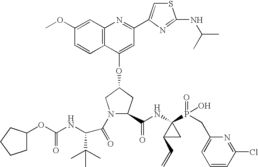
C12=C(C(OC3CN(C(=O)C(C(C)(C)C)NC(OC4CCCC4)=O)C(C(NC4(P(=O)(O)CC5=CC=CC(Cl)=N5)C(C=C)C4)=O)C3)=CC(C3=CSC(NC(C)C)=N3)=N1)C=CC(OC)=C2
